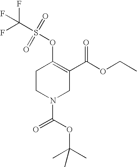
C1CN(C(OC(C)(C)C)=O)CC(C(OCC)=O)=C1OS(C(F)(F)F)(=O)=O
